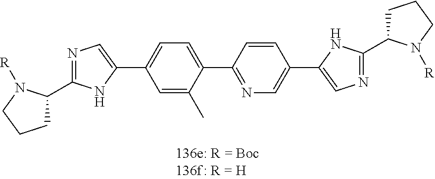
N1=C(C2CCCN2[R])NC(C2=CC=C(C3=NC=C(C4=CN=C(C5CCCN5[R])N4)C=C3)C(C)=C2)=C1
